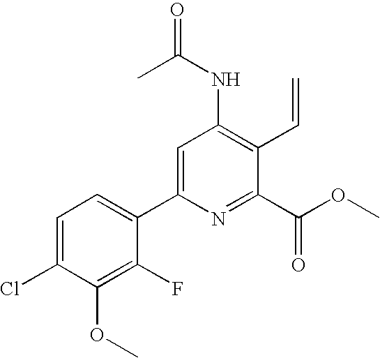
C1=C(Cl)C(OC)=C(F)C(C2=CC(NC(C)=O)=C(C=C)C(C(=O)OC)=N2)=C1
